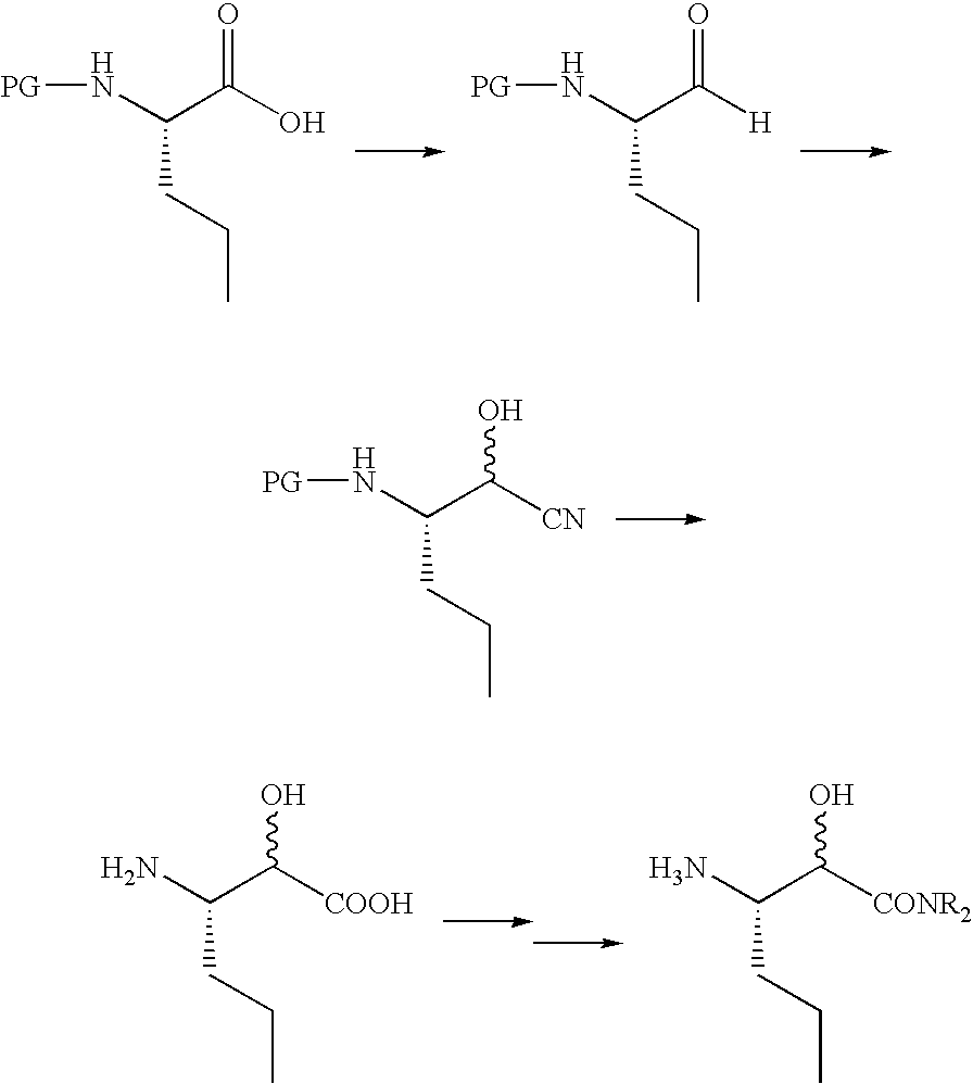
[PG]NC(C(O)=O)CCC.[PG]NC(C([H])=O)CCC.[PG]NC(C([CN])O)CCC.NC(C([CONR2])O)CCC.C(C([COOH])O)(CCC)N
